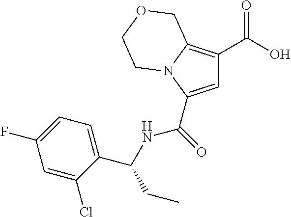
C1=C(C(=O)NC(C2=CC=C(F)C=C2Cl)CC)N2C(=C1C(O)=O)COCC2
